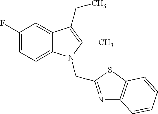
C1(F)=CC=C2C(=C1)C(CC)=C(C)N2CC1=NC2=C(S1)C=CC=C2
